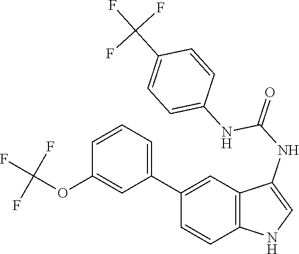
C12=C(C=C(C3=CC=CC(OC(F)(F)F)=C3)C=C1)C(NC(=O)NC1=CC=C(C(F)(F)F)C=C1)=CN2
